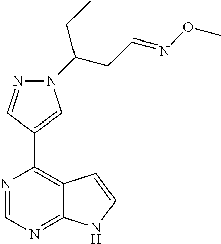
N1(C(CC)CC=NOC)N=CC(C2=C3C(=NC=N2)NC=C3)=C1
